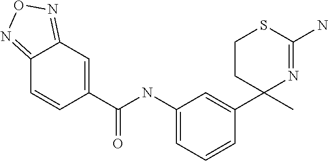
C1(NC(C2=CC3=NON=C3C=C2)=O)=CC=CC(C2(C)N=C(N)SCC2)=C1
